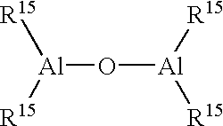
[Al]([R15])([R15])O[Al]([R15])[R15]
